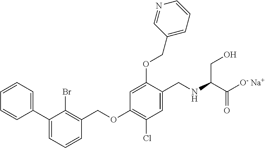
C1(C2=CC=CC=C2)=CC=CC(COC2=C(Cl)C=C(CNC(C([O- Na+])=O)CO)C(OCC3=CC=CN=C3)=C2)=C1Br
